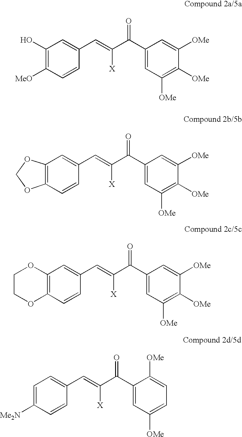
C1(C(=O)C(=CC2=CC3=C(C=C2)OCO3)[X])=CC([OMe])=C([OMe])C([OMe])=C1.C1(C(=O)C(=CC2=CC(O)=C([MeO])C=C2)[X])=CC([OMe])=C([OMe])C([OMe])=C1.C1(C(=O)C(=CC2=CC3=C(C=C2)OCCO3)[X])=CC([OMe])=C([OMe])C([OMe])=C1.C1(C(=O)C(=CC2=CC=C([Me2N])C=C2)[X])=CC([OMe])=CC=C1[OMe]
